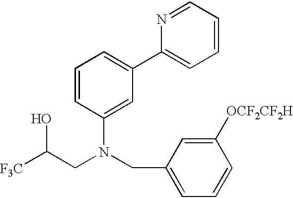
[F3C]C(CN(CC1=CC=CC([OCF2CF2H])=C1)C1=CC(C2=CC=CC=N2)=CC=C1)O
